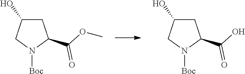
C1C(O)CN([Boc])C1C(=O)OC.C1C(O)CN([Boc])C1C(=O)O
